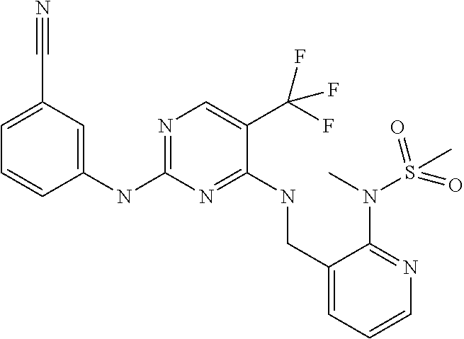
N1=C(NC2=CC(C#N)=CC=C2)N=C(NCC2=CC=CN=C2N(C)S(=O)(=O)C)C(C(F)(F)F)=C1
